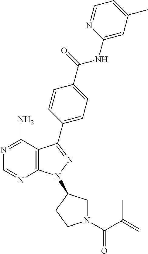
C12=C(C(N)=NC=N1)C(C1=CC=C(C(=O)NC3=CC(C)=CC=N3)C=C1)=NN2C1CN(C(=O)C(=C)C)CC1
